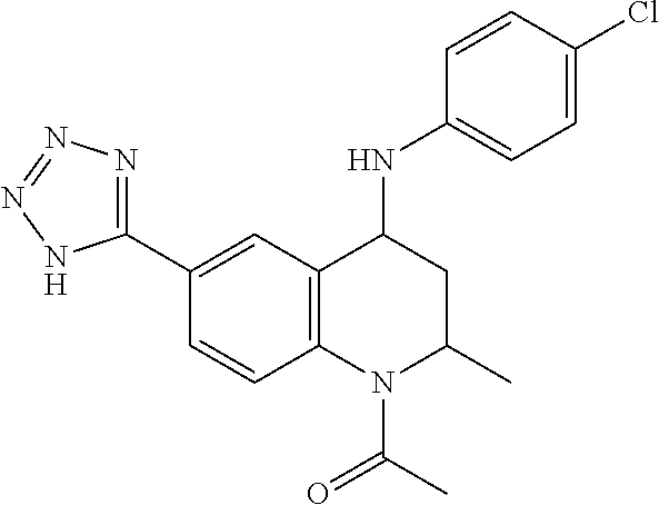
C1=C(C2=NN=NN2)C=CC2=C1C(NC1=CC=C(Cl)C=C1)CC(C)N2C(C)=O
